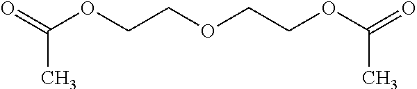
C(C)(=O)OCCOCCOC(=O)C
